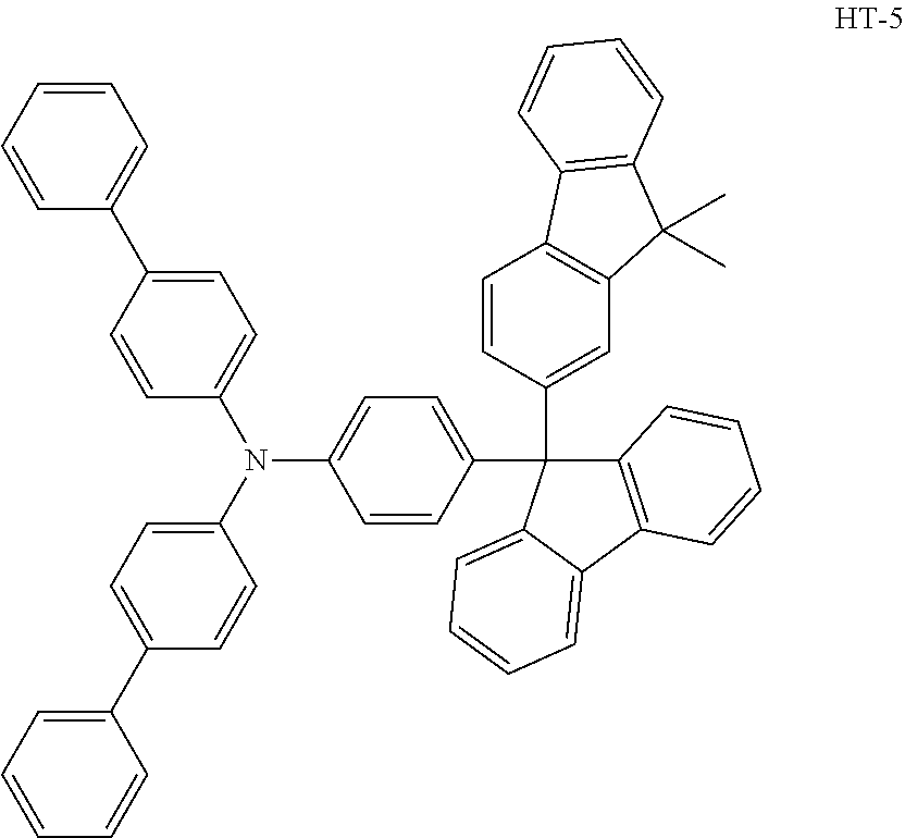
C1=CC=CC(C2=CC=C(N(C3=CC=C(C4=CC=CC=C4)C=C3)C3=CC=C(C4(C5=CC6=C(C=C5)C5=C(C6(C)C)C=CC=C5)C5=C(C6=CC=CC=C46)C=CC=C5)C=C3)C=C2)=C1
